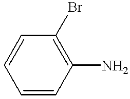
C1=CC(N)=C(Br)C=C1
